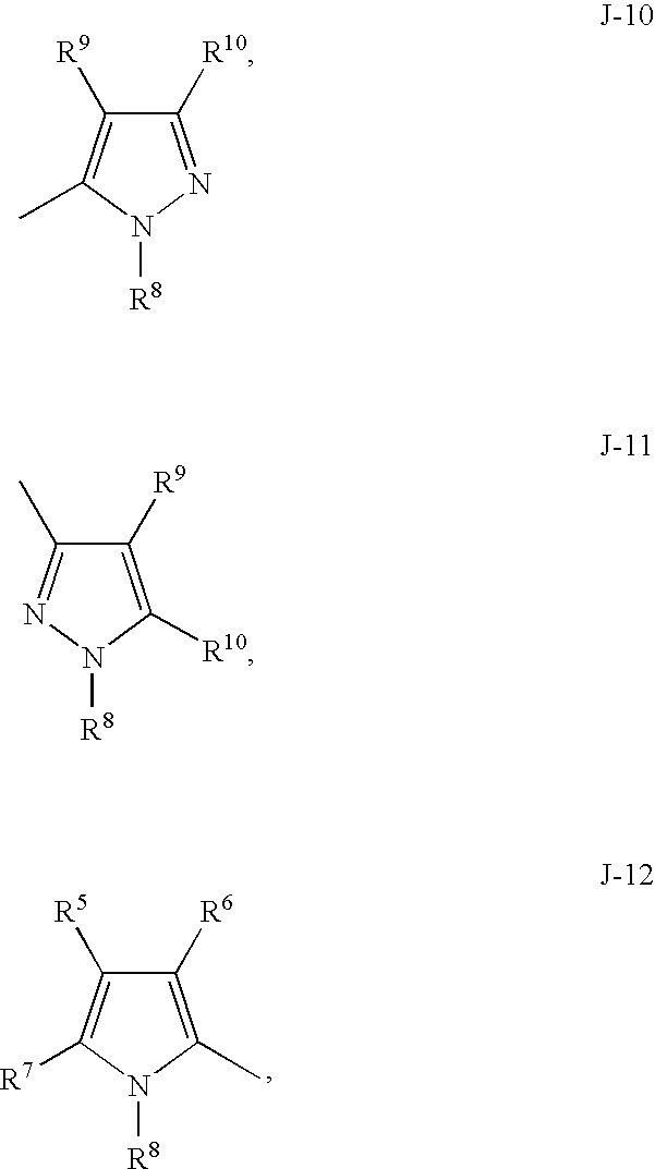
N1([R8])C(C)=C([R6])C([R5])=C1[R7].N1([R8])C([R10])=C([R9])C(C)=N1.N1([R8])N=C([R10])C([R9])=C1C
